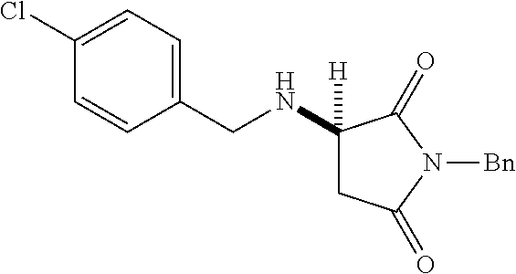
C1(NCC2=CC=C(Cl)C=C2)([H])CC(=O)N([Bn])C1=O
